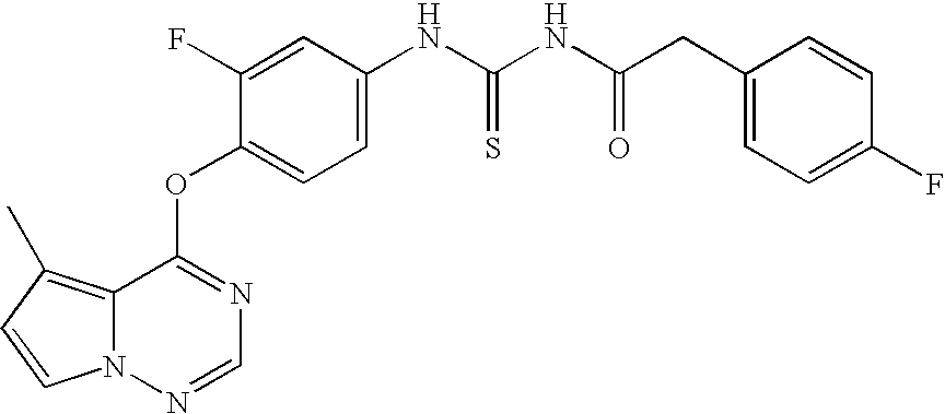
C1=C(F)C(OC2=NC=NN3C2=C(C)C=C3)=CC=C1NC(NC(CC1=CC=C(F)C=C1)=O)=S
